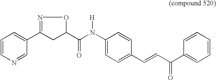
C1=CN=CC(C2=NOC(C(N(C3=CC=C(C=CC(C4=CC=CC=C4)=O)C=C3)[H])=O)C2)=C1
